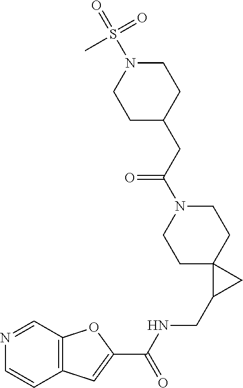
C12=C(C=NC=C1)OC(C(NCC1CC13CCN(C(=O)CC1CCN(S(=O)(=O)C)CC1)CC3)=O)=C2
